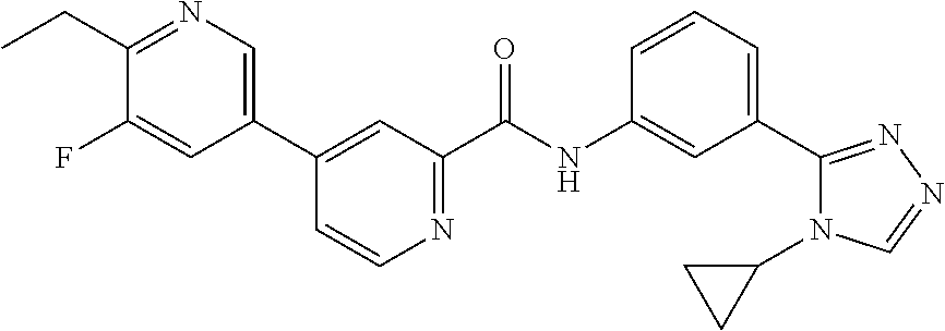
C1(CC)=NC=C(C2=CC(C(=O)NC3=CC(C4=NN=CN4C4CC4)=CC=C3)=NC=C2)C=C1F
